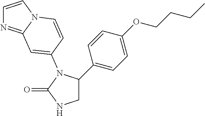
C1C(C2=CC=C(OCCCC)C=C2)N(C2=CC3=NC=CN3C=C2)C(=O)N1
